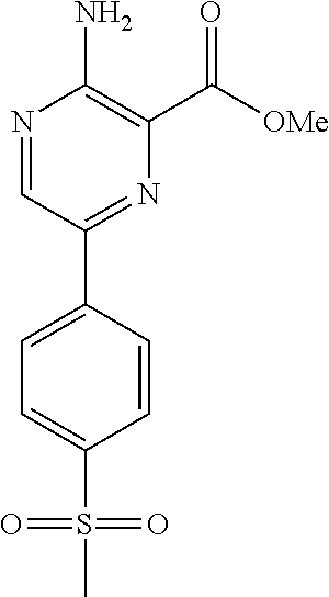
N1=CC(C2=CC=C(S(C)(=O)=O)C=C2)=NC(C([OMe])=O)=C1N
